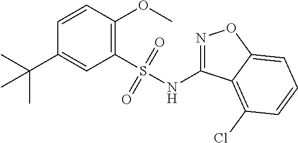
C1=CC(OC)=C(S(NC2=NOC3=CC=CC(Cl)=C23)(=O)=O)C=C1C(C)(C)C
